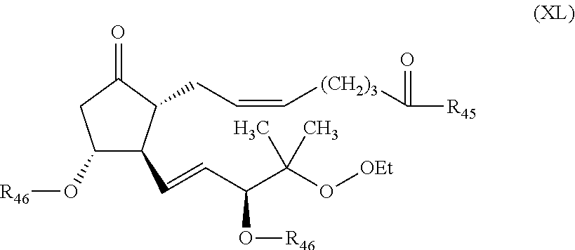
C1(O[R46])C(C=CC(C(O[OEt])(C)C)O[R46])C(CC=C[(CH2)3]C([R45])=O)C(=O)C1
